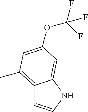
C12=C(C)C=C(OC(F)(F)F)C=C1NC=C2
